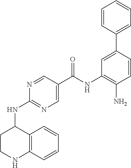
C12=C(C=CC=C1)NCCC2NC1=NC=C(C(NC2=C(N)C=CC(C3=CC=CC=C3)=C2)=O)C=N1
